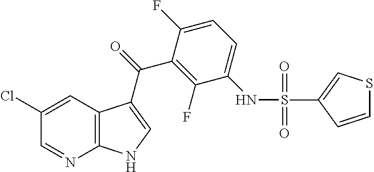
C12=C(C=C(Cl)C=N1)C(C(=O)C1=C(F)C(NS(=O)(=O)C3=CSC=C3)=CC=C1F)=CN2
